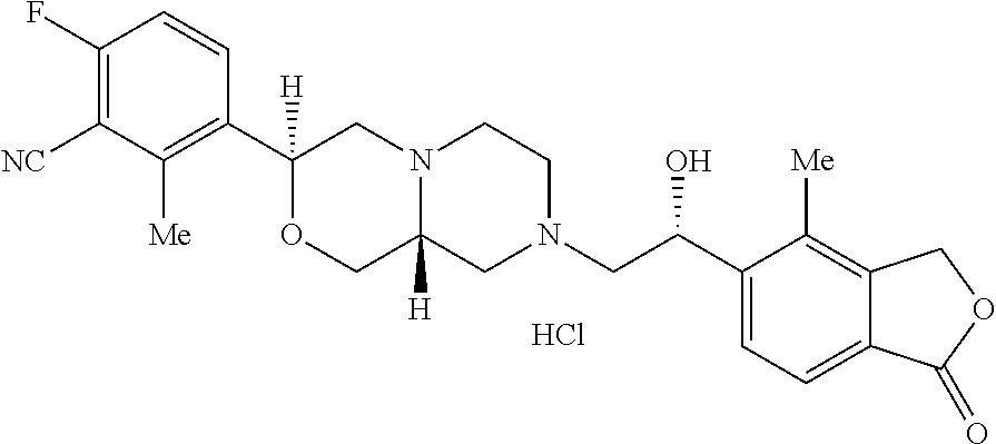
C1(F)=C([NC])C([Me])=C(C2([H])OCC3([H])N(C2)CCN(CC(C2=CC=C4C(=C2[Me])COC4=O)O)C3)C=C1.Cl
